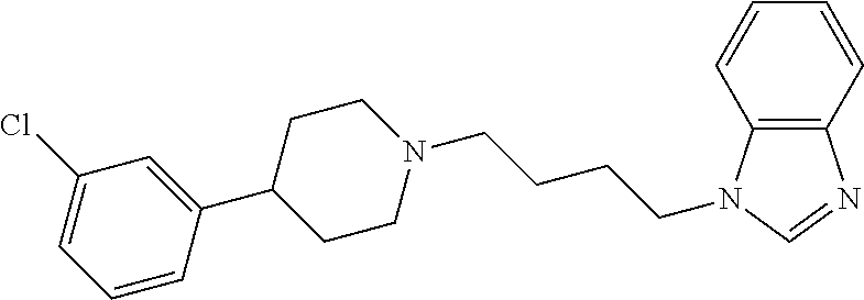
C12=C(N(CCCCN3CCC(C4=CC(Cl)=CC=C4)CC3)C=N1)C=CC=C2
